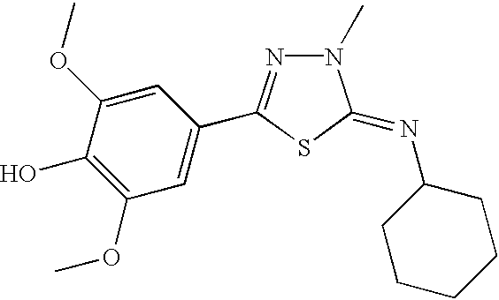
C1(OC)=C(O)C(OC)=CC(C2=NN(C)C(=NC3CCCCC3)S2)=C1
